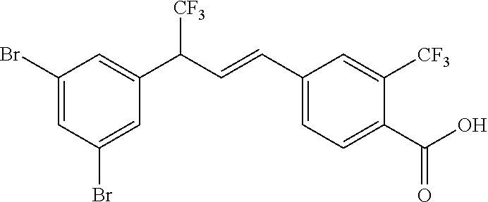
C1(Br)=CC(Br)=CC(C([CF3])C=CC2=CC=C(C(=O)O)C([CF3])=C2)=C1
